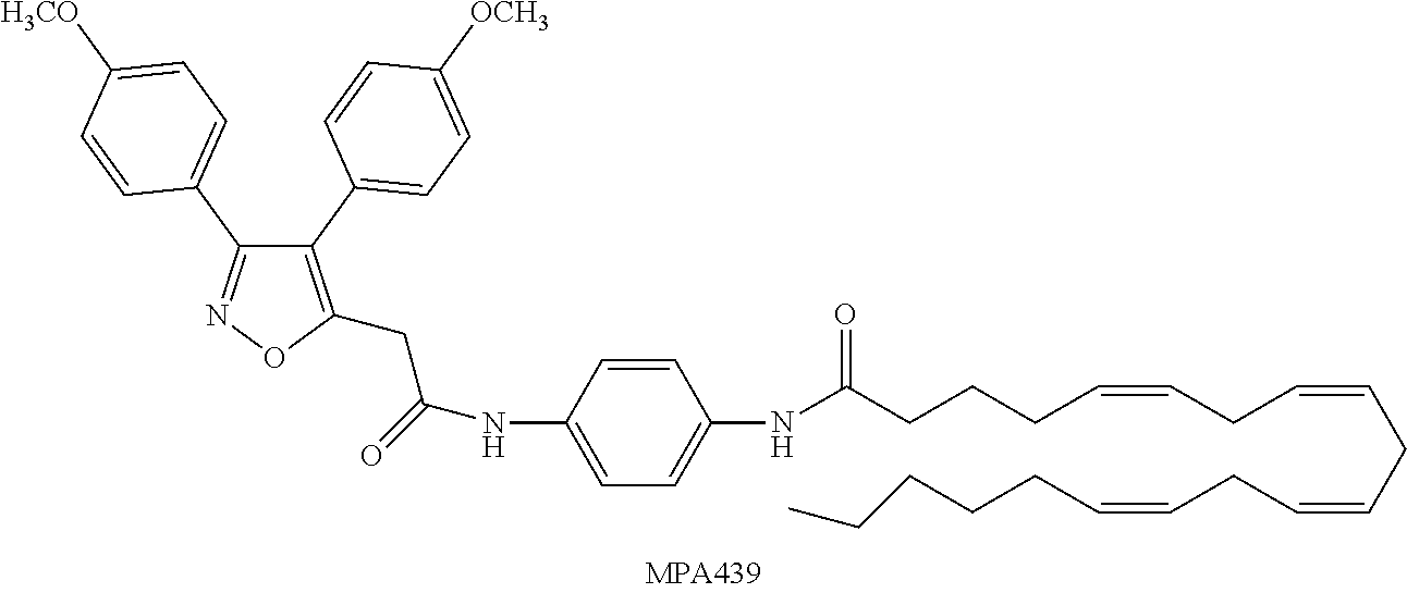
C1(C2=CC=C([OCH3])C=C2)=C(CC(NC2=CC=C([NH]C(CCCC=CCC=CCC=CCC=CCCCCC)=O)C=C2)=O)ON=C1C1=CC=C([H3CO])C=C1
